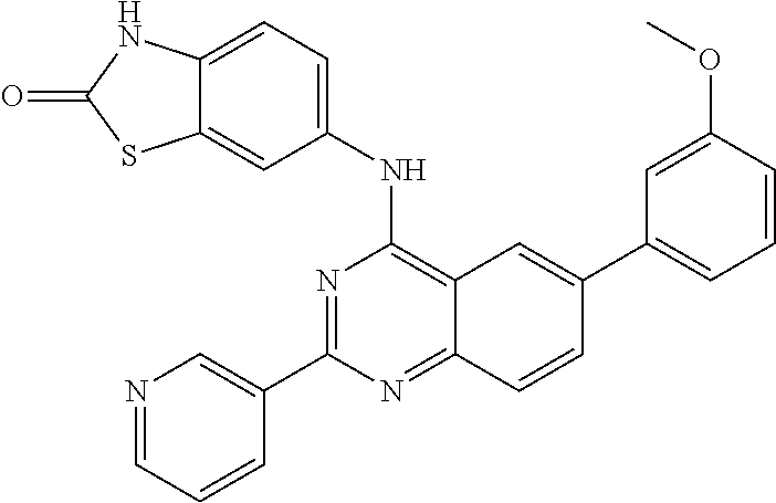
N1=CC=CC(C2=NC(NC3=CC=C4C(=C3)SC(=O)N4)=C3C(=N2)C=CC(C2=CC=CC(OC)=C2)=C3)=C1
